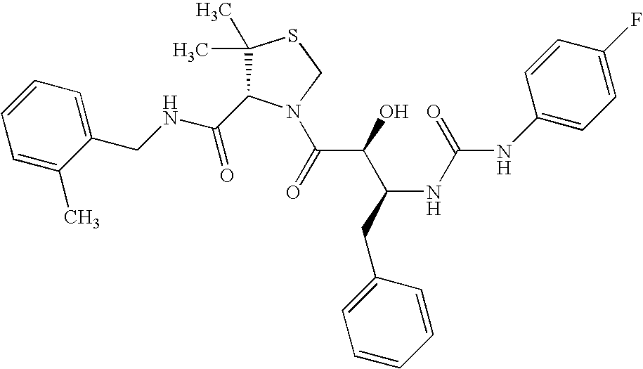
C(NCC1=CC=CC=C1C)(=O)C1C(C)(C)SCN1C(C(C(CC1=CC=CC=C1)NC(=O)NC1=CC=C(F)C=C1)O)=O
